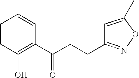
C1=CC(O)=C(C(CCC2=NOC(C)=C2)=O)C=C1
